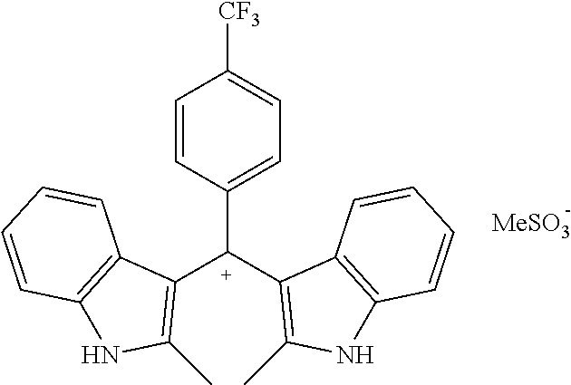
C1=CC([C+](C2=C(C)NC3=C2C=CC=C3)C2=C(C)NC3=C2C=CC=C3)=CC=C1[CF3]
